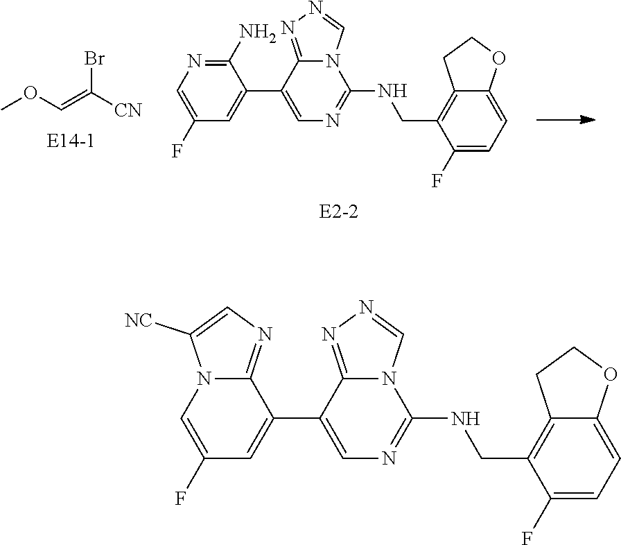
COC=C(Br)[CN].C1(C2=CC(F)=CN=C2N)=CN=C(NCC2=C3C(=CC=C2F)OCC3)N2C1=NN=C2.C1(C2=CC(F)=CN3C2=NC=C3[NC])=CN=C(NCC2=C3C(=CC=C2F)OCC3)N2C1=NN=C2
